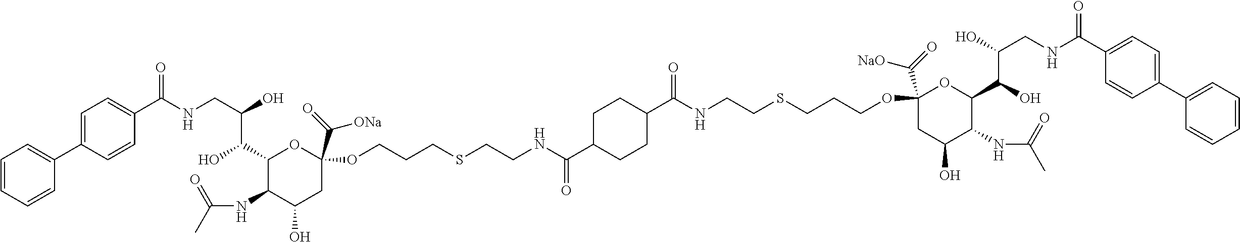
C1=CC=CC(C2=CC=C(C(NCC(O)C(C3C(NC(C)=O)C(O)CC(C(=O)[ONa])(OCCCSCCNC(C4CCC(C(NCCSCCCOC5(C(=O)[NaO])CC(O)C(NC(C)=O)C(C(O)C(O)CNC(C6=CC=C(C7=CC=CC=C7)C=C6)=O)O5)=O)CC4)=O)O3)O)=O)C=C2)=C1
